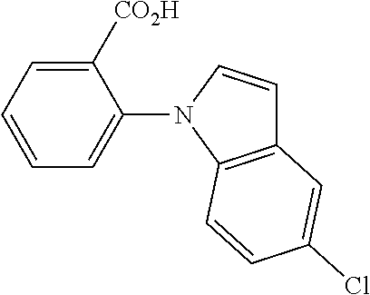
C1=CC=C(N2C3=C(C=C2)C=C(Cl)C=C3)C([CO2H])=C1
